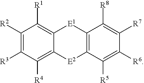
C1([R2])=C([R3])C([R4])=C2C(=C1[R1])[E1]C1=C([E2]2)C([R5])=C([R6])C([R7])=C1[R8]
